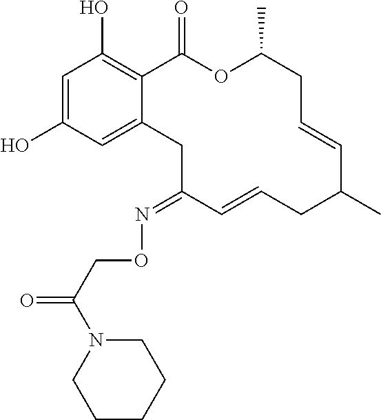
C1=C(O)C=C2C(=C1O)C(=O)OC(C)CC=CC(C)CC=CC(=NOCC(=O)N1CCCCC1)C2
